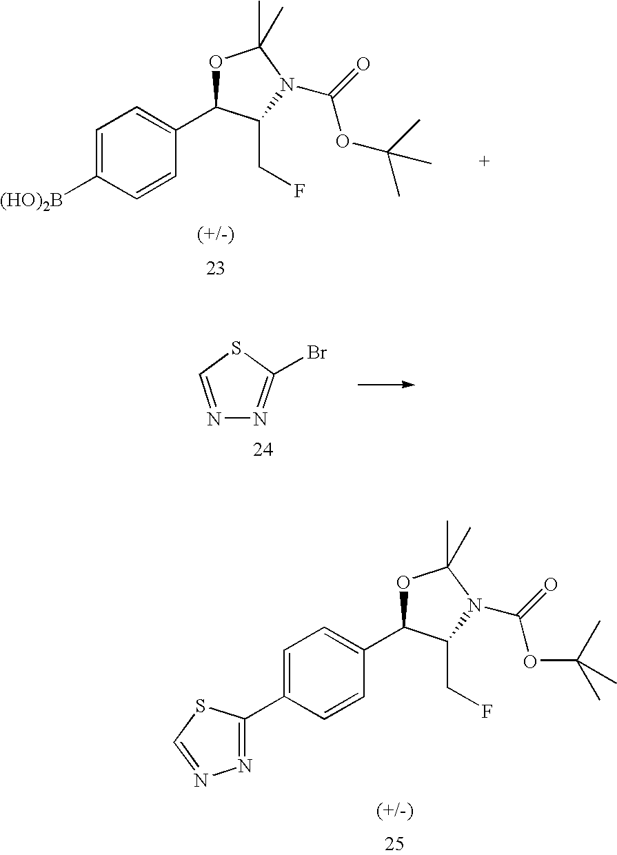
N1=CSC(Br)=N1.N1=C(C2=CC=C(C3OC(C)(C)N(C(=O)OC(C)(C)C)C3CF)C=C2)SC=N1.C1=C([(HO)2B])C=CC(C2OC(C)(C)N(C(=O)OC(C)(C)C)C2CF)=C1
